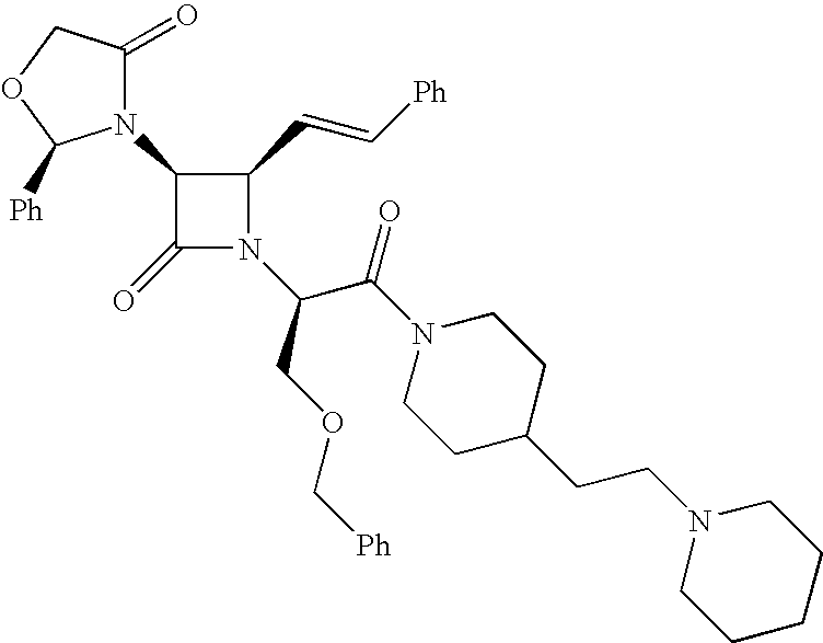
C1(N2C(=O)COC2[Ph])C(=O)N(C(C(N2CCC(CCN3CCCCC3)CC2)=O)COC[Ph])C1C=C[Ph]
